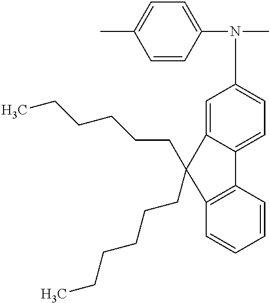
CC1=CC=C(N(C2=CC=C3C(=C2)C(CCCCCC)(CCCCCC)C2=C3C=CC=C2)C)C=C1
